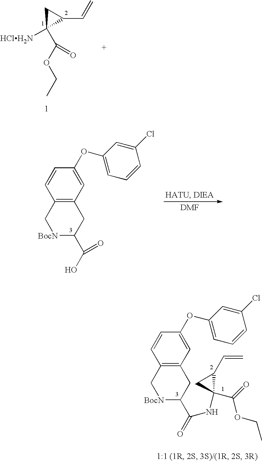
C1C(C(OCC)=O)([HClH2N])C1C=C.C12=C(C=C(OC3=CC=CC(Cl)=C3)C=C1)CC(C(O)=O)[BocN]C2.C12=C(C=C(OC3=CC=CC(Cl)=C3)C=C1)CC(C(=O)NC1(C(=O)OCC)C(C=C)C1)[BocN]C2
